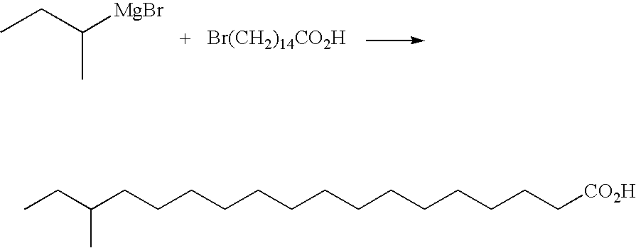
CCC([MgBr])C.[Br(CH2)14CO2H].C(CCCCCCCCCCCC[CO2H])CC(C)CC
